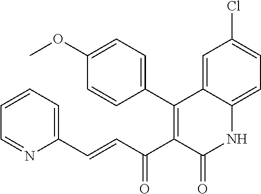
C1(C2=C(C(C=CC3=CC=CC=N3)=O)C(=O)NC3=CC=C(Cl)C=C23)=CC=C(OC)C=C1
